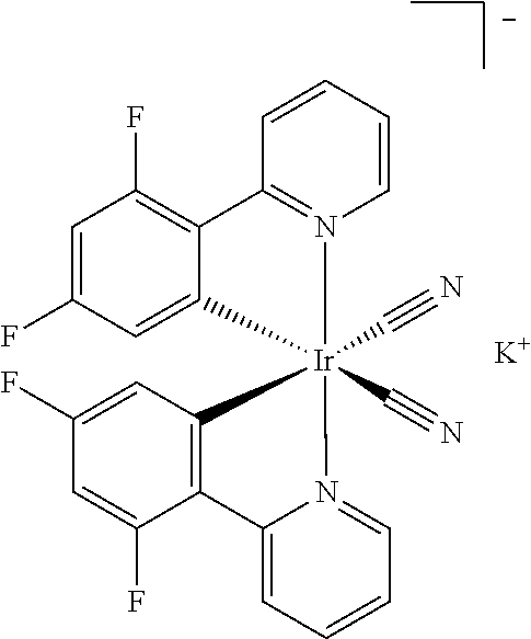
C1=C(F)C=C2C(=C1F)C1=N(C=CC=C1)[Ir]21(C#N)(C#N)N2=CC=CC=C2C2=C1C=C(F)C=C2F.[K]
